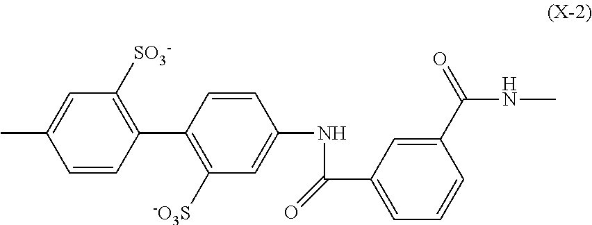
C1=CC(C2=C([-O3S])C=C(NC(C3=CC=CC(C(=O)NC)=C3)=O)C=C2)=C([SO3-])C=C1C
